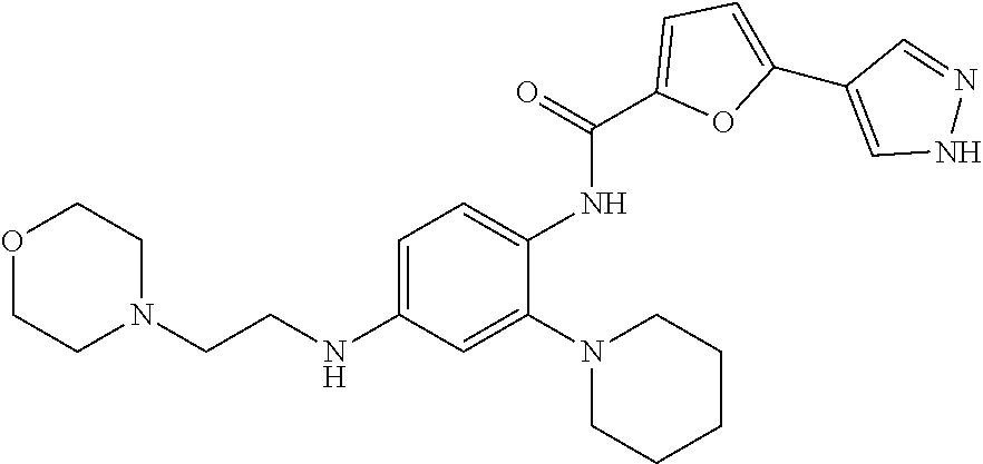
O1CCN(CCNC2=CC=C(NC(C3=CC=C(C4=CNN=C4)O3)=O)C(N3CCCCC3)=C2)CC1
